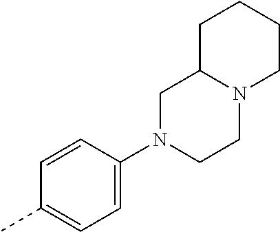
C1=CC(N2CCN3C(C2)CCCC3)=CC=C1C
